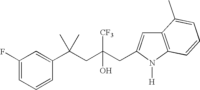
C1(F)=CC=CC(C(CC(CC2=CC3=C(N2[H])C=CC=C3C)([CF3])O)(C)C)=C1
